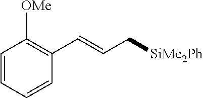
C1(C=CC[SiMe2Ph])=C([OMe])C=CC=C1
